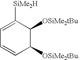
C1([OSiMe2tBu])C([OSiMe2tBu])C([SiMe2H])=CC=C1
